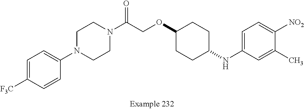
C1=C([F3C])C=CC(N2CCN(C(COC3CCC(NC4=CC=C([NO2])C(C)=C4)CC3)=O)CC2)=C1
